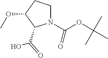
N1(C(OC(C)(C)C)=O)CCC(OC)C1C(O)=O
